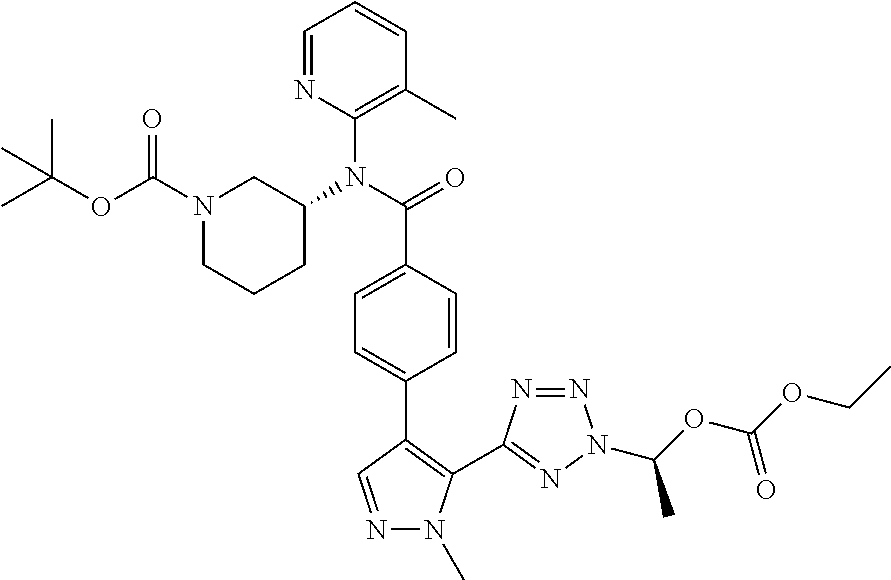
C1=NC(N(C(=O)C2=CC=C(C3=C(C4=NN(C(OC(OCC)=O)C)N=N4)N(C)N=C3)C=C2)C2CN(C(OC(C)(C)C)=O)CCC2)=C(C)C=C1
